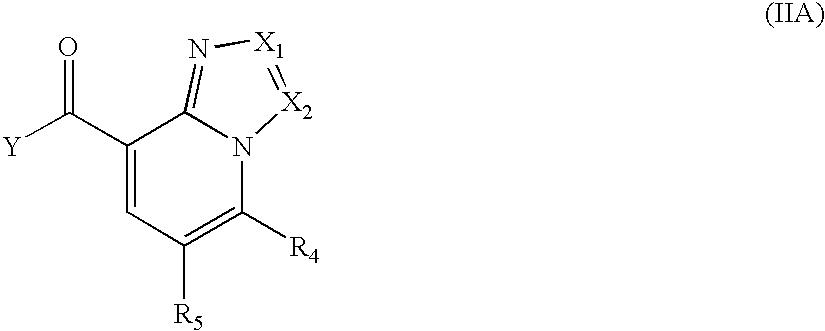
C1(C([Y])=O)=CC([R5])=C([R4])N2C1=N[X1]=[X2]2
